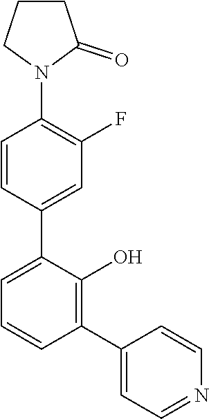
C1=CC(C2=CC=CC(C3=CC=NC=C3)=C2O)=CC(F)=C1N1C(=O)CCC1
